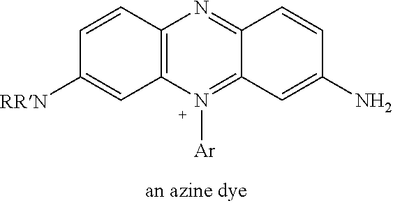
C12=C(C=CC([RRN])=C1)N=C1C(=N2[Ar])C=C(N)C=C1
